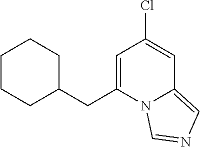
C1=C(CC2CCCCC2)N2C(=CN=C2)C=C1Cl
